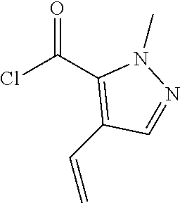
ClC(C1=C(C=C)C=NN1C)=O
